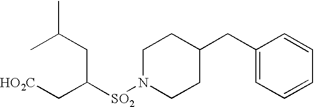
CC(CC(C[HO2C])[SO2]N1CCC(CC2=CC=CC=C2)CC1)C
